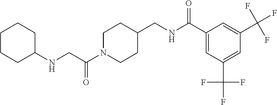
C1N(C(CNC2CCCCC2)=O)CCC(CNC(C2=CC(C(F)(F)F)=CC(C(F)(F)F)=C2)=O)C1
